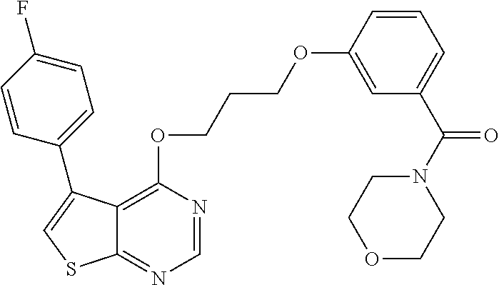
C12=C(OCCCOC3=CC(C(N4CCOCC4)=O)=CC=C3)N=CN=C1SC=C2C1=CC=C(F)C=C1
